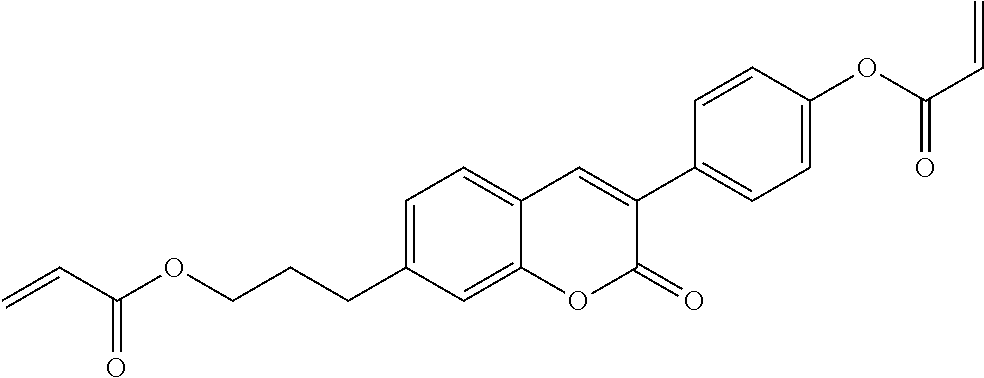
C1=C(CCCOC(=O)C=C)C=C2C(=C1)C=C(C1=CC=C(OC(C=C)=O)C=C1)C(=O)O2
